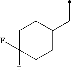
C1C(F)(F)CCC(CC)C1
